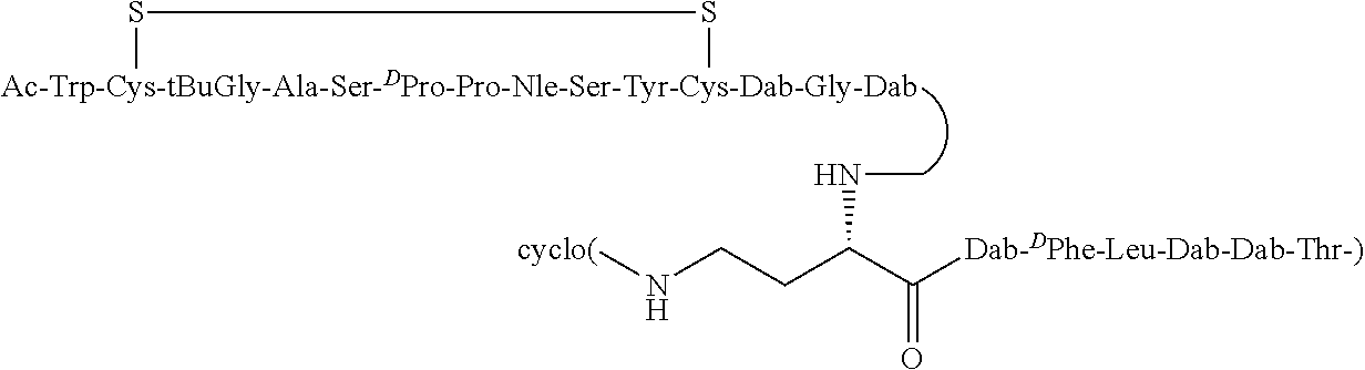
[cyclo(]NCCC(C([Dab-DPhe-Leu-Dab-Dab-Thr-)])=O)NC.[Ac-Trp-Cys-tBuGly-Ala-Ser-DPro-Pro-Nle-Ser-Tyr-Cys-Dab-Gly-Dab]1SS1
